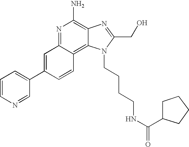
C1=CN=CC(C2=CC3=NC(N)=C4C(=C3C=C2)N(CCCCNC(C2CCCC2)=O)C(CO)=N4)=C1
